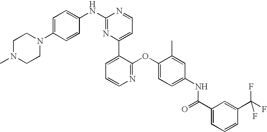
C1N(C)CCN(C2=CC=C(NC3=NC(C4=CC=CN=C4OC4=CC=C(NC(C5=CC=CC(C(F)(F)F)=C5)=O)C=C4C)=CC=N3)C=C2)C1
